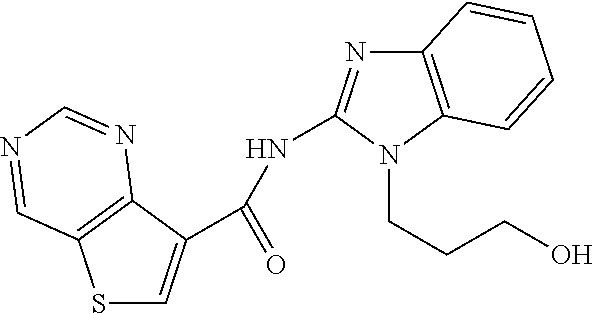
S1C=C(C(NC2=NC3=C(N2CCCO)C=CC=C3)=O)C2=C1C=NC=N2
